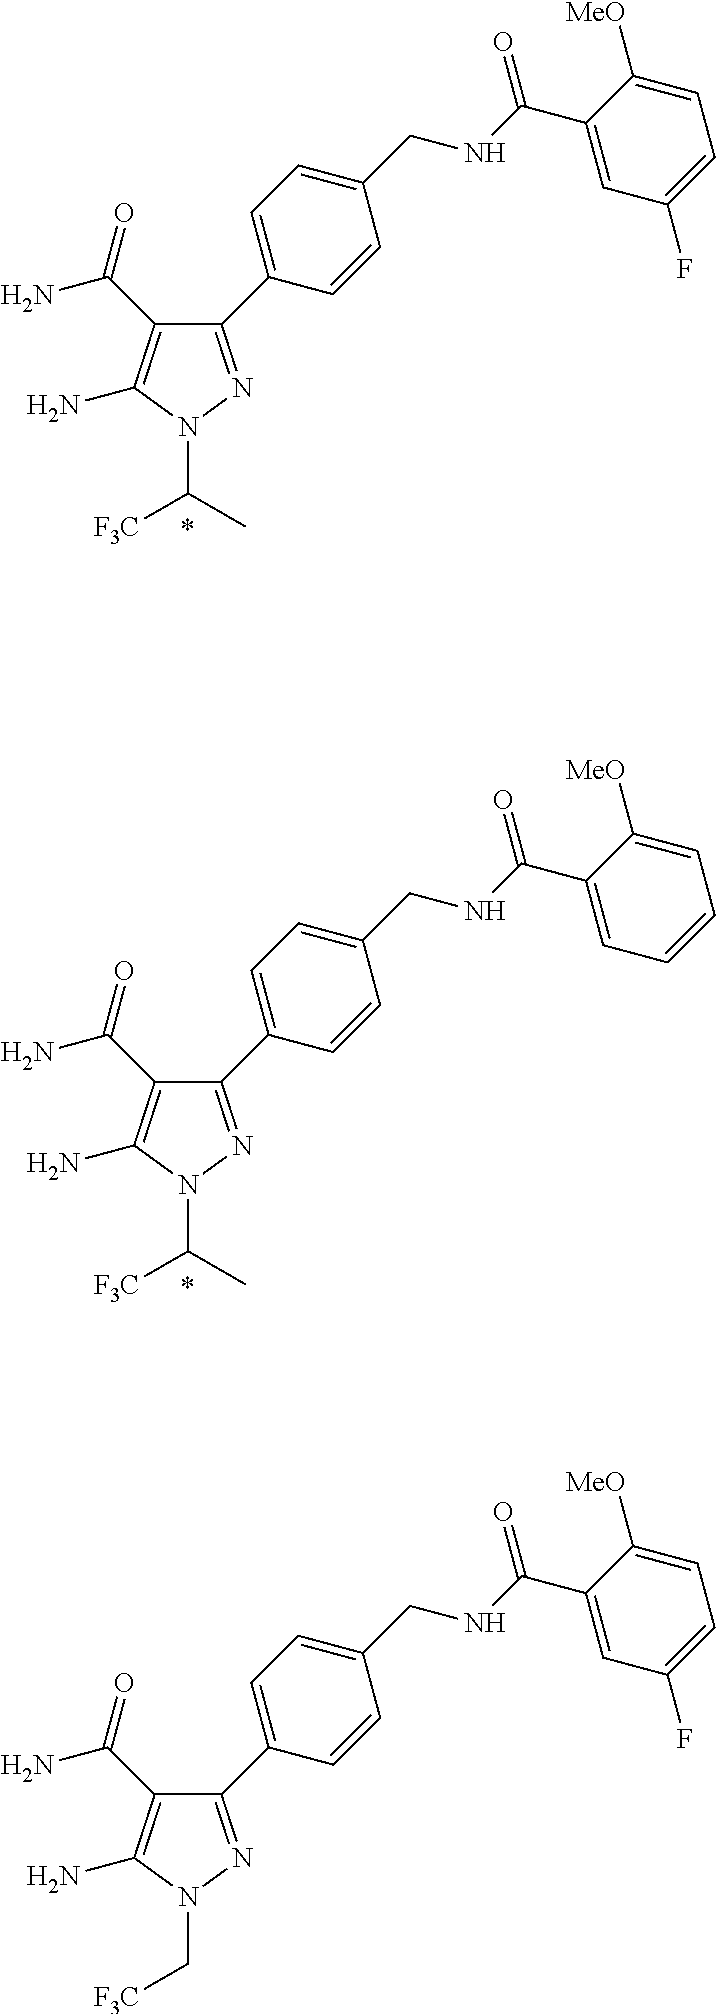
N1(C([F3C])C)N=C(C2=CC=C(CNC(C3=CC(F)=CC=C3[MeO])=O)C=C2)C(C(N)=O)=C1N.N1(C([F3C])C)N=C(C2=CC=C(CNC(C3=CC=CC=C3[MeO])=O)C=C2)C(C(N)=O)=C1N.N1(C[F3C])N=C(C2=CC=C(CNC(C3=CC(F)=CC=C3[MeO])=O)C=C2)C(C(N)=O)=C1N
